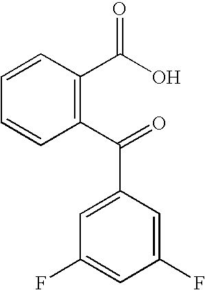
C1=CC(C(O)=O)=C(C(=O)C2=CC(F)=CC(F)=C2)C=C1
